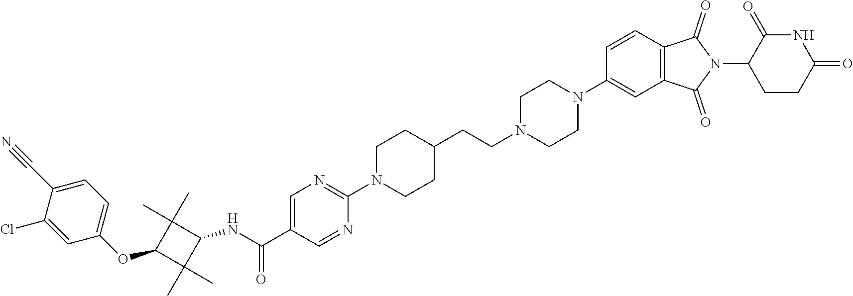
C1(Cl)=CC(OC2C(C)(C)C(NC(=O)C3=CN=C(N4CCC(CCN5CCN(C6=CC7=C(C=C6)C(=O)N(C6CCC(=O)NC6=O)C7=O)CC5)CC4)N=C3)C2(C)C)=CC=C1C#N
